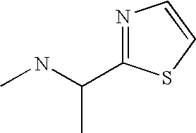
N1=C(C(C)NC)SC=C1
